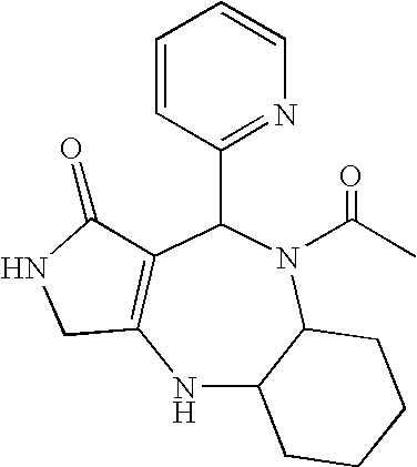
N1C2C(N(C(C)=O)C(C3=NC=CC=C3)C3=C1CNC3=O)CCCC2
